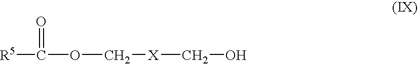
[R5]C(=O)OC[X]CO
